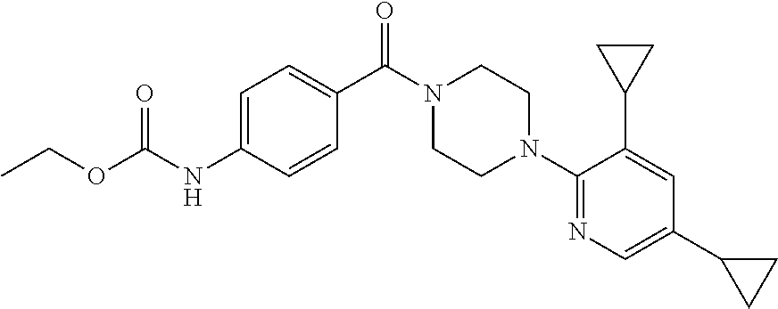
C1=C(NC(OCC)=O)C=CC(C(N2CCN(C3=NC=C(C4CC4)C=C3C3CC3)CC2)=O)=C1
